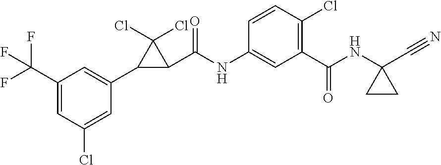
C1=C(Cl)C=C(C(F)(F)F)C=C1C1C(C(NC2=CC(C(NC3(C#N)CC3)=O)=C(Cl)C=C2)=O)C1(Cl)Cl
